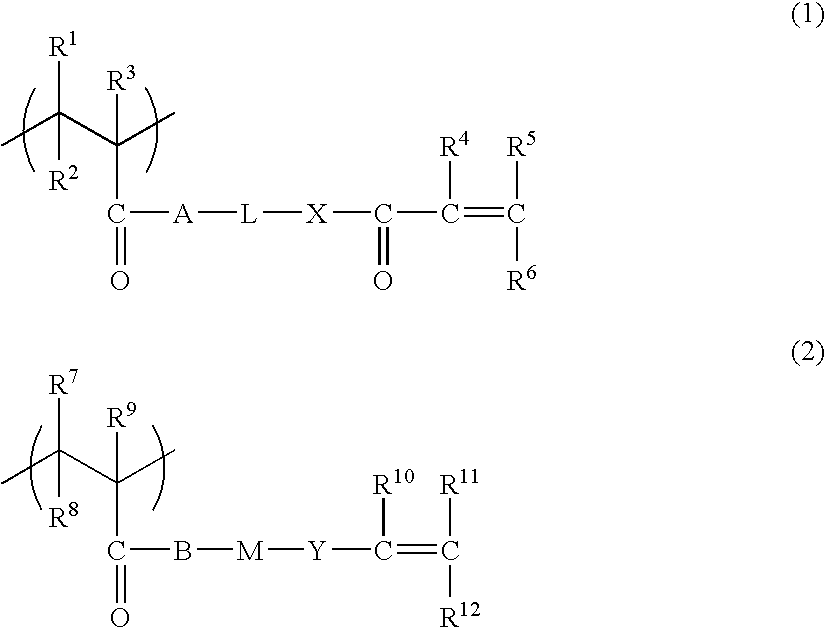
C([A][L][X]C(C(=C([R5])[R6])[R4])=O)(C(C(C)([R1])[R2])([R3])C)=O.C(B[M][Y]C(=C([R11])[R12])[R10])(C(C(C)([R7])[R8])([R9])C)=O
